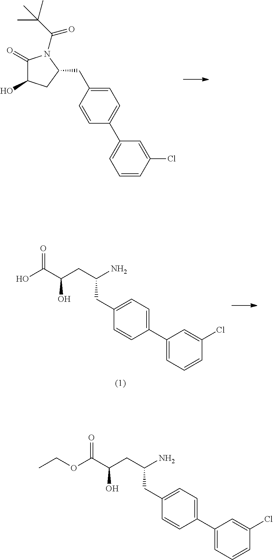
C1(=O)C(O)CC(CC2=CC=C(C3=CC=CC(Cl)=C3)C=C2)N1C(=O)C(C)(C)C.OC(C(CC(N)CC1=CC=C(C2=CC=CC(Cl)=C2)C=C1)O)=O.O(C(C(CC(N)CC1=CC=C(C2=CC=CC(Cl)=C2)C=C1)O)=O)CC
